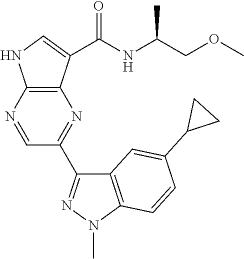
N1=CC(C2=NN(C)C3=C2C=C(C2CC2)C=C3)=NC2=C1NC=C2C(NC(COC)C)=O
